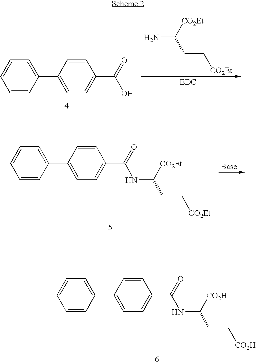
NC([CO2Et])CC[CO2Et].C1=CC(C2=CC=C(C(=O)O)C=C2)=CC=C1.C1=CC(C2=CC=C(C(=O)NC(CC[CO2Et])[CO2Et])C=C2)=CC=C1.C1=CC(C2=CC=C(C(=O)NC(CC[CO2H])[CO2H])C=C2)=CC=C1
